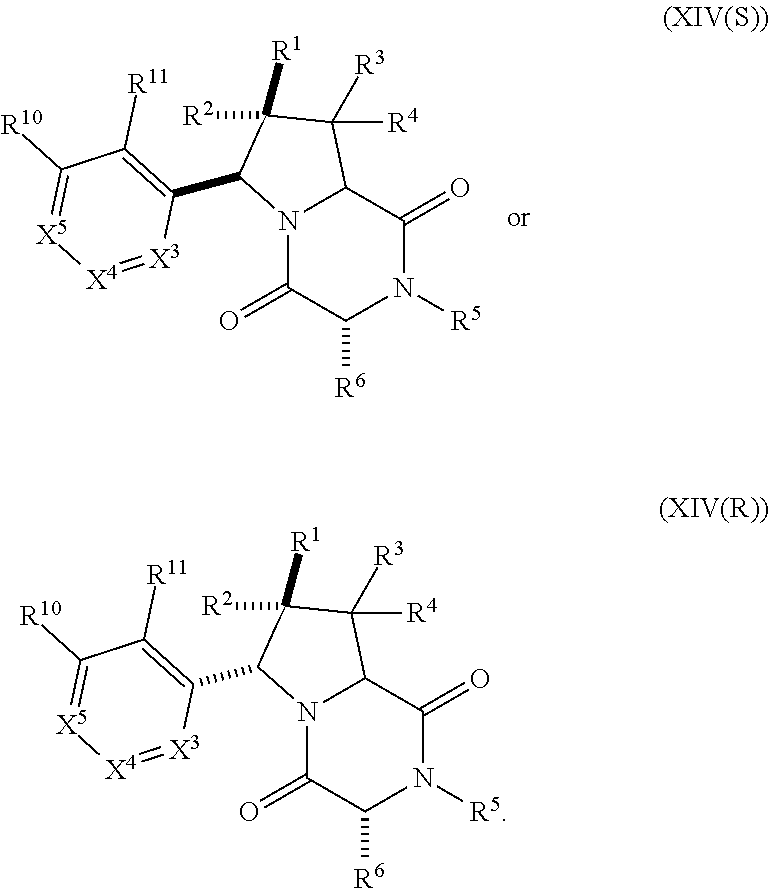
N12C(=O)C([R6])N([R5])C(=O)C1C([R4])([R3])C([R1])([R2])C2C1=C([R11])C([R10])=[X5][X4]=[X3]1.N12C(=O)C([R6])N([R5])C(=O)C1C([R4])([R3])C([R1])([R2])C2C1=C([R11])C([R10])=[X5][X4]=[X3]1
